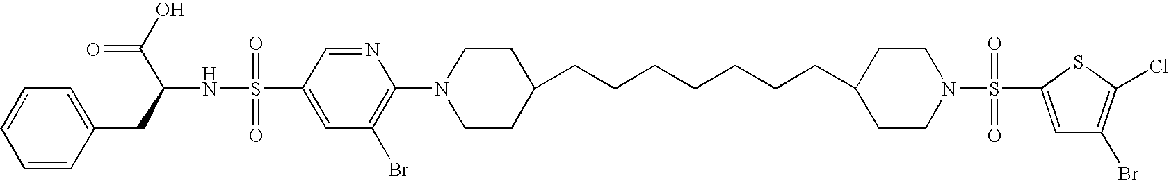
C1=C(S(=O)(=O)N2CCC(CCCCCCCC3CCN(C4=C(Br)C=C(S(=O)(=O)NC(CC5=CC=CC=C5)C(=O)O)C=N4)CC3)CC2)SC(Cl)=C1Br
